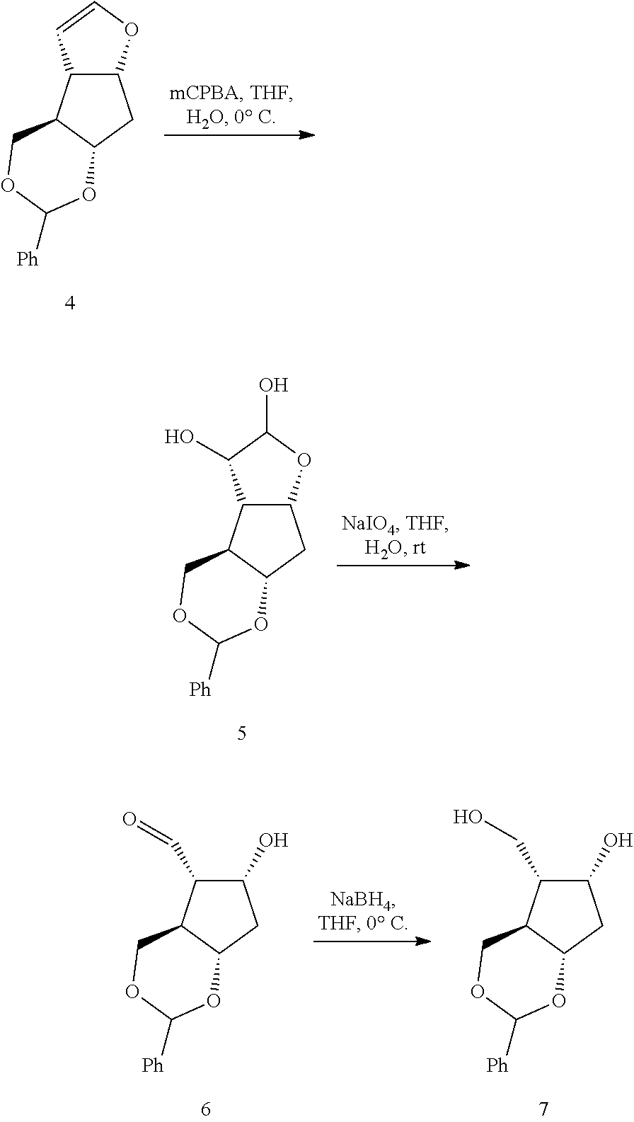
C12C(OC=C1)CC1C2COC([Ph])O1.C12C(OC(O)C1O)CC1C2COC([Ph])O1.C1(C=O)C(O)CC2C1COC([Ph])O2.C1(CO)C(O)CC2C1COC([Ph])O2
